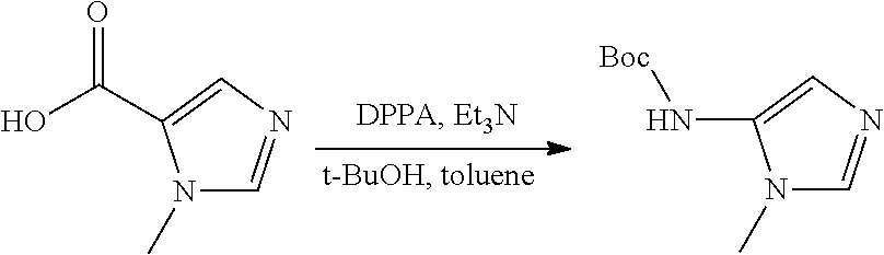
N1(C)C=NC=C1C(O)=O.N1(C)C=NC=C1N[Boc]
